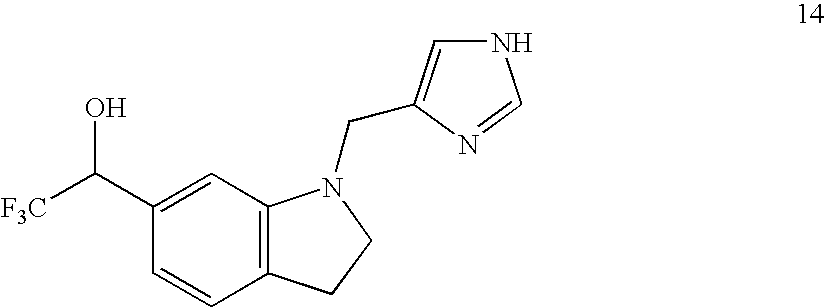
C1(C([F3C])O)=CC2=C(C=C1)CCN2CC1=CNC=N1
